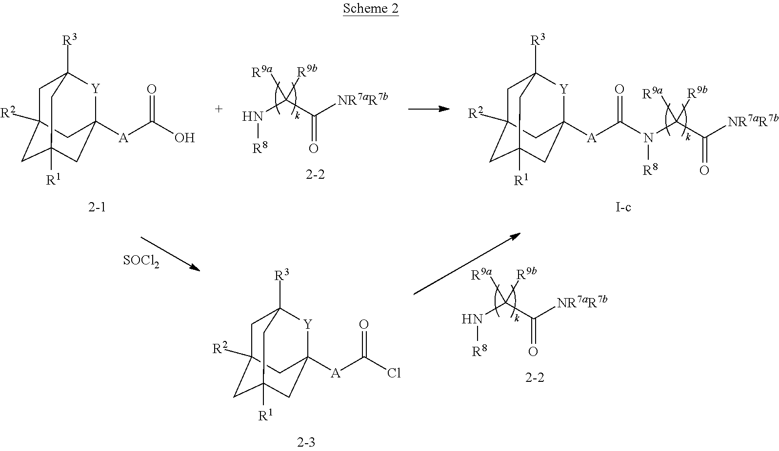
C1C2([R2])CC3([R1])CC([A]C(O)=O)([Y]C1([R3])C3)C2.N(C(C([NR7aR7b])=O)([R9b])[R9a])[R8].C1C2([R2])CC3([R1])CC([A]C(N(C(C([NR7aR7b])=O)([R9b])[R9a])[R8])=O)([Y]C1([R3])C3)C2.C1C2([R2])CC3([R1])CC([A]C(Cl)=O)([Y]C1([R3])C3)C2.[SOCl2].N(C(C([NR7aR7b])=O)([R9b])[R9a])[R8]
